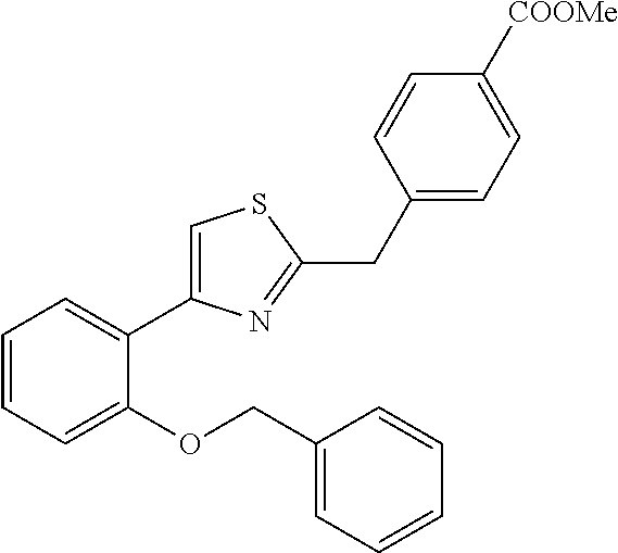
C1=CC=C(OCC2=CC=CC=C2)C(C2=CSC(CC3=CC=C([COOMe])C=C3)=N2)=C1
